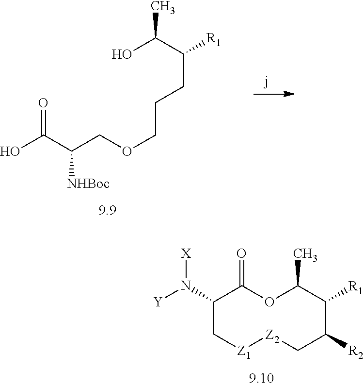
O1C(C)C([R1])C([R2])C[Z2][Z1]CC(N([Y])[X])C1=O.OC(C([R1])CCCOCC(C(O)=O)[NHBoc])C
